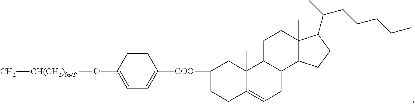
C1C([COO]C2=CC=C(O[CH(CH2)(n-2)]C)C=C2)CCC2=CCC3C(C12C)CCC1(C)C3CCC1C(CCCCC)C
